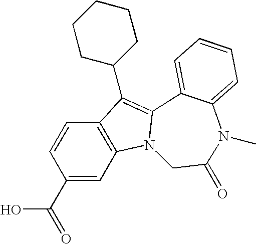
C12=C(C=C(C(=O)O)C=C1)N1C(=C2C2CCCCC2)C2=CC=CC=C2N(C)C(=O)C1
